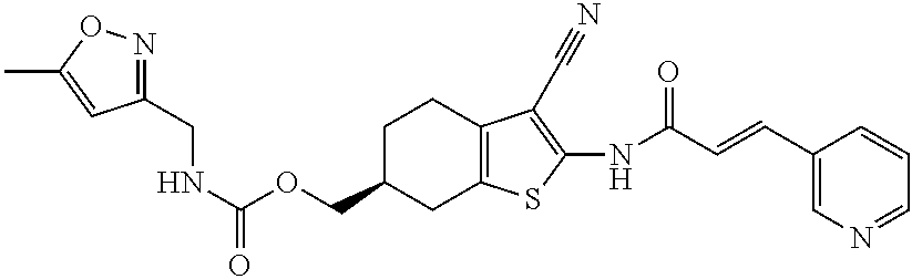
C1(CNC(=O)OCC2CC3=C(CC2)C(C#N)=C(NC(C=CC2=CN=CC=C2)=O)S3)=NOC(C)=C1
